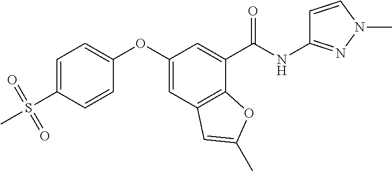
C1=C(S(C)(=O)=O)C=CC(OC2=CC3=C(C(C(NC4=NN(C)C=C4)=O)=C2)OC(C)=C3)=C1
